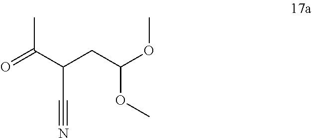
O(C(CC(C(=O)C)C#N)OC)C
